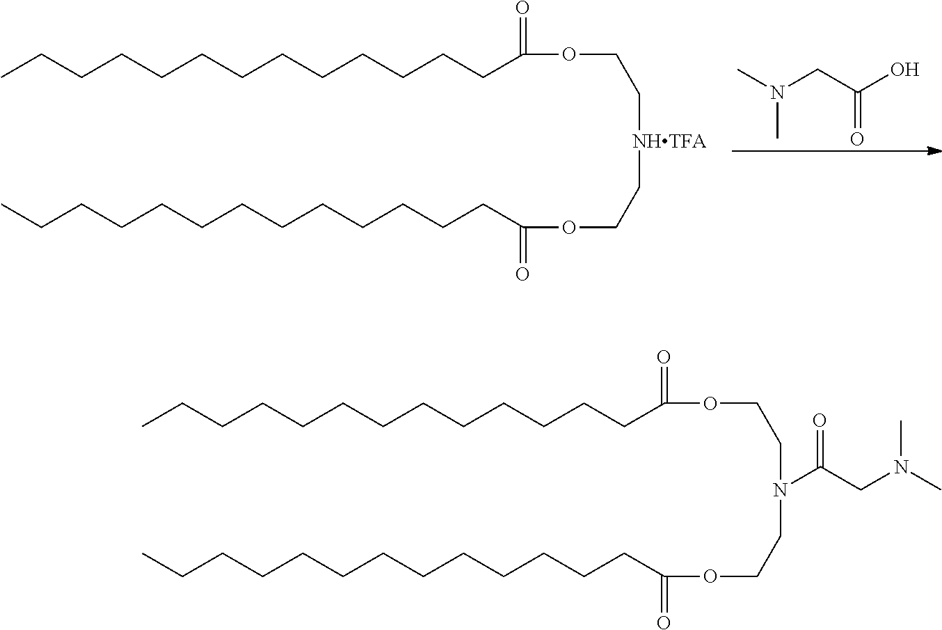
CN(CC(O)=O)C.CCCCCCCCCCCCCC(OCC[NHTFA]CCOC(CCCCCCCCCCCCC)=O)=O.CCCCCCCCCCCCCC(OCCN(CCOC(CCCCCCCCCCCCC)=O)C(CN(C)C)=O)=O
